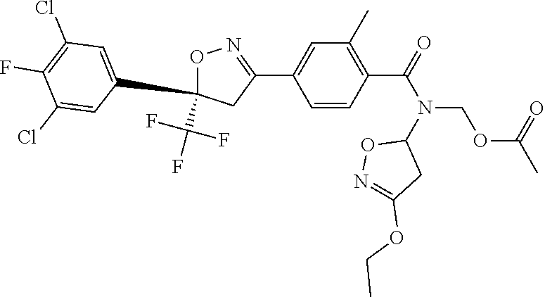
C1=CC(C(=O)N(COC(C)=O)C2ON=C(OCC)C2)=C(C)C=C1C1=NOC(C(F)(F)F)(C2=CC(Cl)=C(F)C(Cl)=C2)C1
